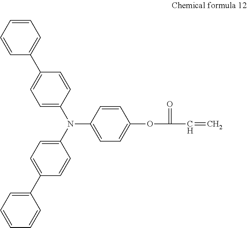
C1=CC(N(C2=CC=C(C3=CC=CC=C3)C=C2)C2=CC=C(C3=CC=CC=C3)C=C2)=CC=C1OC(=O)C=C
